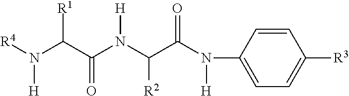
[R4]N(C(C(N(C(C(N(C1=CC=C([R3])C=C1)[H])=O)[R2])[H])=O)[R1])[H]
